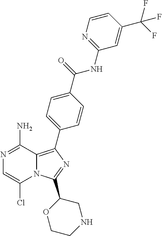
N1=C(N)C2=C(C3=CC=C(C(=O)NC4=NC=CC(C(F)(F)F)=C4)C=C3)N=C(C3OCCNC3)N2C(Cl)=C1
